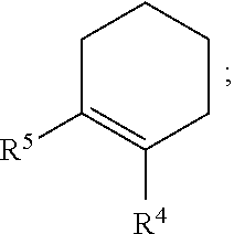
C1C([R5])=C([R4])CCC1
